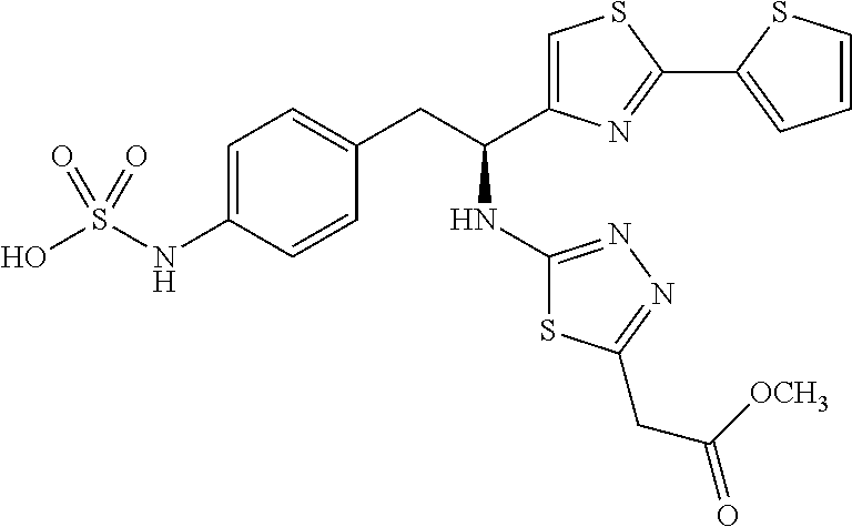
C1=C(NS(O)(=O)=O)C=CC(CC(NC2=NN=C(CC([OCH3])=O)S2)C2=CSC(C3=CC=CS3)=N2)=C1
